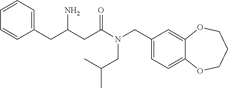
C1(CN(CC(C)C)C(=O)CC(CC2=CC=CC=C2)N)=CC=C2C(=C1)OCCCO2
